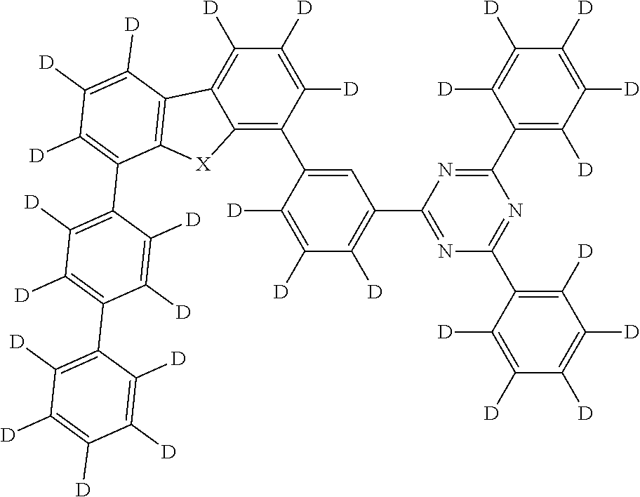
C1([D])=C([D])C([D])=C(C2=NC(C3=C([D])C([D])=C([D])C(C4=C5C(=C([D])C([D])=C4[D])C4=C([X]5)C(C5=C([D])C([D])=C(C6=C([D])C([D])=C([D])C([D])=C6[D])C([D])=C5[D])=C([D])C([D])=C4[D])=C3)=NC(C3=C([D])C([D])=C([D])C([D])=C3[D])=N2)C([D])=C1[D]
